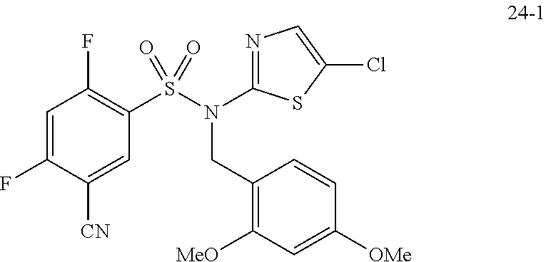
C1(F)=C(S(N(C2=NC=C(Cl)S2)CC2=C([MeO])C=C([OMe])C=C2)(=O)=O)C=C([CN])C(F)=C1
